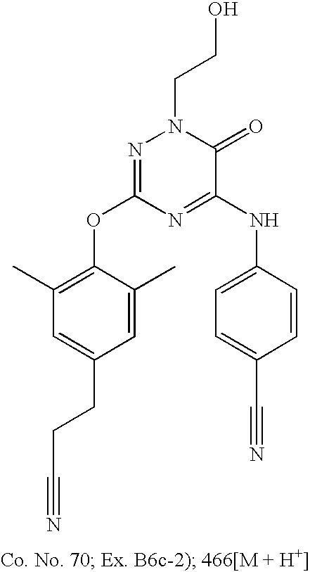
C1=C(CCC#N)C=C(C)C(OC2=NN(CCO)C(=O)C(NC3=CC=C(C#N)C=C3)=N2)=C1C
